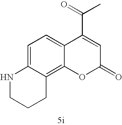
C1=C2C(=C3C(=C1)C(C(=O)C)=CC(=O)O3)CCCN2
